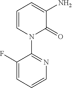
C1=CN(C2=NC=CC=C2F)C(=O)C(N)=C1
